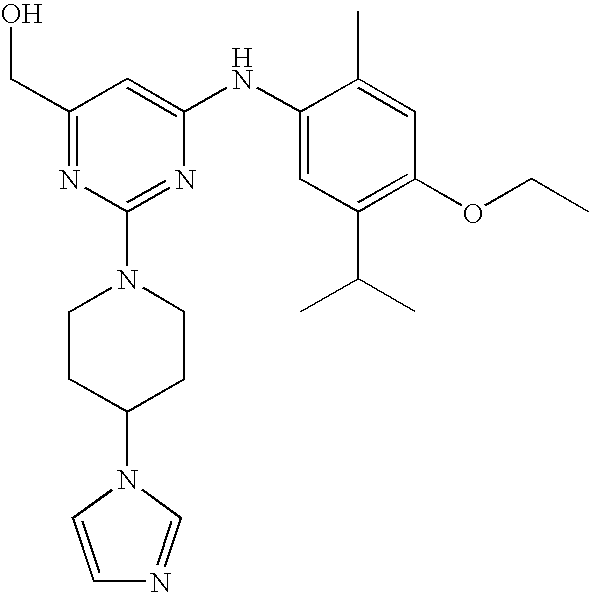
C1(CO)=NC(N2CCC(N3C=CN=C3)CC2)=NC(NC2=CC(C(C)C)=C(OCC)C=C2C)=C1
